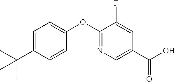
C1=C(C(C)(C)C)C=CC(OC2=NC=C(C(O)=O)C=C2F)=C1
